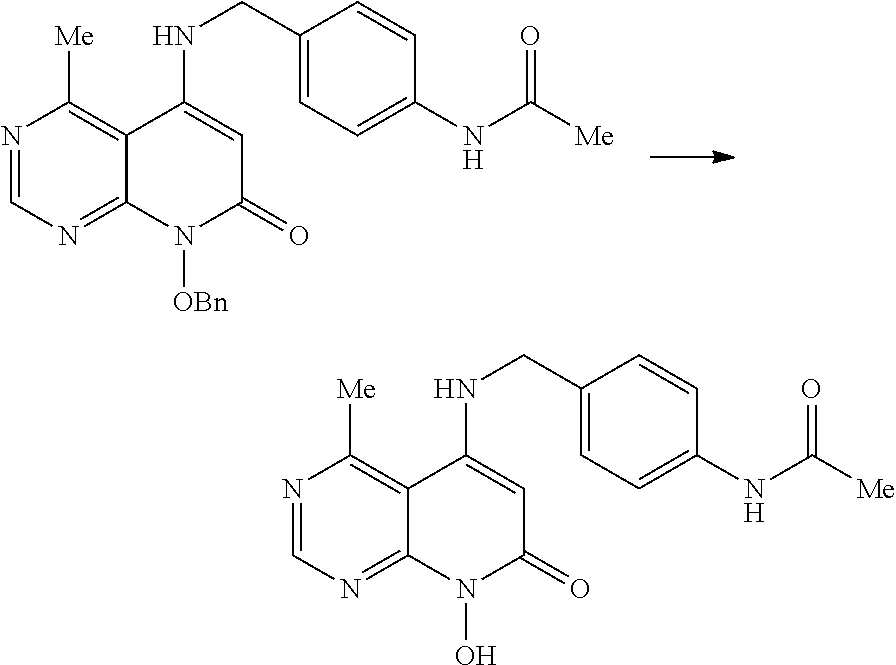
N1=CN=C2C(=C1[Me])C(NCC1=CC=C(NC([Me])=O)C=C1)=CC(=O)N2O.N1=CN=C2C(=C1[Me])C(NCC1=CC=C(NC([Me])=O)C=C1)=CC(=O)N2[OBn]
